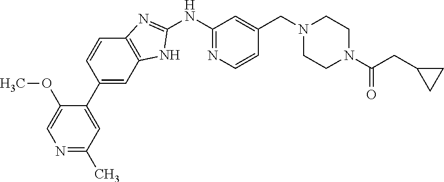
N1=C(C)C=C(C2=CC3=C(C=C2)N=C(NC2=NC=CC(CN4CCN(C(=O)CC5CC5)CC4)=C2)N3)C(OC)=C1
